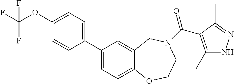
C1(C2=CC=C(OC(F)(F)F)C=C2)=CC=C2C(=C1)CN(C(=O)C1=C(C)NN=C1C)CCO2
